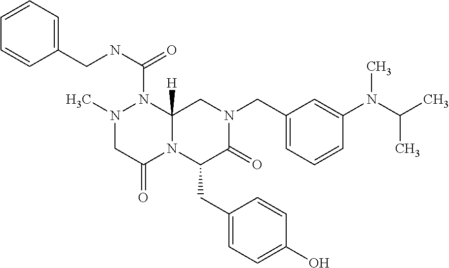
C1=CC=C(CNC(=O)N2N(C)CC(=O)N3C2([H])CN(CC2=CC=CC(N(C(C)C)C)=C2)C(=O)C3CC2=CC=C(O)C=C2)C=C1
